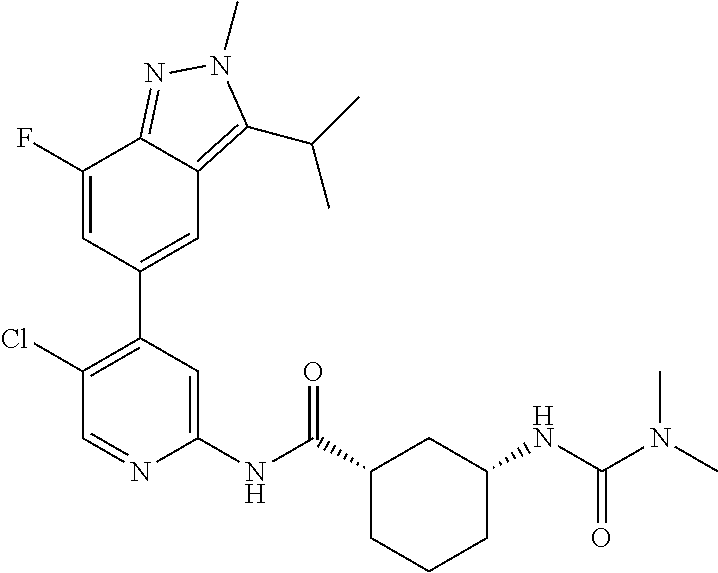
C1(NC(C2CCCC(NC(N(C)C)=O)C2)=O)=CC(C2=CC3=C(C(C)C)N(C)N=C3C(F)=C2)=C(Cl)C=N1
